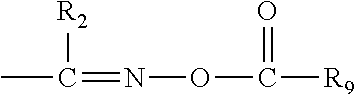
N(OC([R9])=O)=C(C)[R2]
